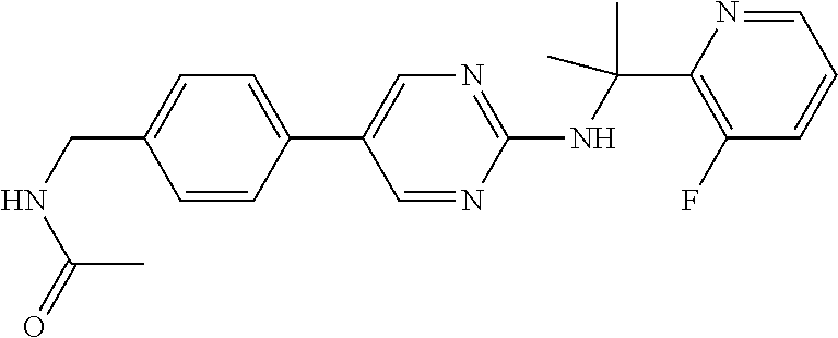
C1=CC(C2=CN=C(NC(C)(C)C3=C(F)C=CC=N3)N=C2)=CC=C1CNC(C)=O
